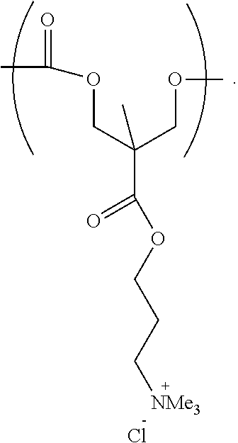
CC(OCC(COC)(C)C(OCCC[NMe3])=O)=O.Cl
